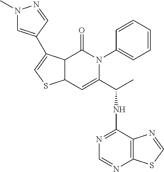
C12C(C(=O)N(C3=CC=CC=C3)C(C(NC3=NC=NC4=C3N=CS4)C)=C1)C(C1=CN(C)N=C1)=CS2
